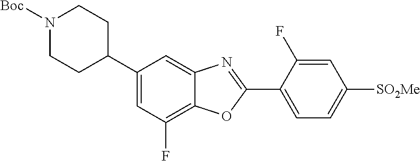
N1([Boc])CCC(C2=CC(F)=C3C(=C2)N=C(C2=CC=C([SO2Me])C=C2F)O3)CC1
